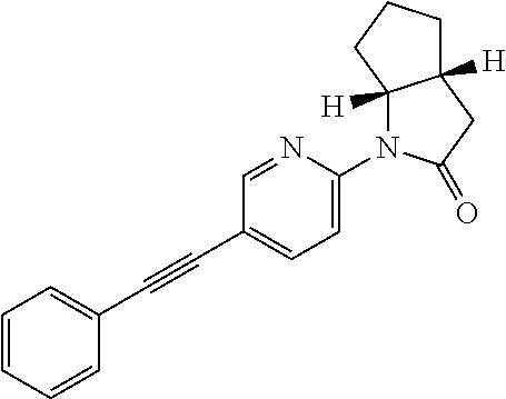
C1=CC=C(C#CC2=CC=C(N3C4([H])C([H])(CC3=O)CCC4)N=C2)C=C1
